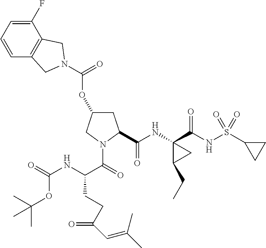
O(C1CC(C(NC2(C(NS(C3CC3)(=O)=O)=O)C(CC)C2)=O)N(C(=O)C(NC(=O)OC(C)(C)C)CCC(=O)C=C(C)C)C1)C(=O)N1CC2=C(C(F)=CC=C2)C1
